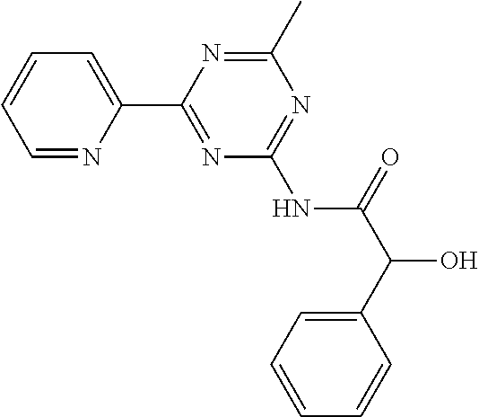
C1=NC(C2=NC(NC(C(C3=CC=CC=C3)O)=O)=NC(C)=N2)=CC=C1
